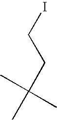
CC(CCI)(C)C
